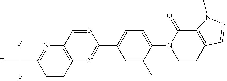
C1(C2=NC3=C(N=C(C(F)(F)F)C=C3)C=N2)=CC=C(N2CCC3=C(C2=O)N(C)N=C3)C(C)=C1
